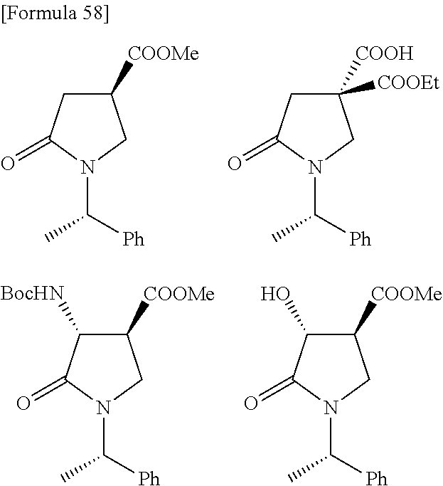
C1([COOMe])C([BocHN])C(=O)N(C(C)[Ph])C1.C1([COOMe])C(O)C(=O)N(C(C)[Ph])C1.C1([COOMe])CC(=O)N(C(C)[Ph])C1.C1([COOH])([COOEt])CC(=O)N(C(C)[Ph])C1
